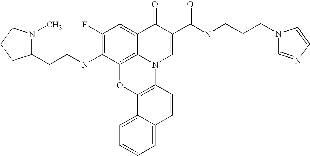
C1(F)=C(NCCC2N(C)CCC2)C2=C3C(=C1)C(=O)C(C(NCCCN1C=NC=C1)=O)=CN3C1=C(O2)C2=CC=CC=C2C=C1
